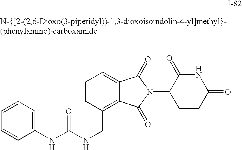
C(NCC1=C2C(=CC=C1)C(=O)N(C1CCC(=O)NC1=O)C2=O)(=O)NC1=CC=CC=C1
